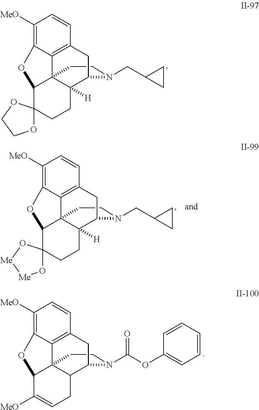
C1CN(CC2CC2)C2C3([H])C14C1=C(C=CC([MeO])=C1OC4C1(CC3)OCCO1)C2.C1CN(C(OC2=CC=CC=C2)=O)C2C3C14C1=C(C=CC([MeO])=C1OC4C([MeO])=CC3)C2.C1CN(CC2CC2)C2C3([H])C14C1=C(C=CC([MeO])=C1OC4C1(CC3)O[Me][Me]O1)C2
